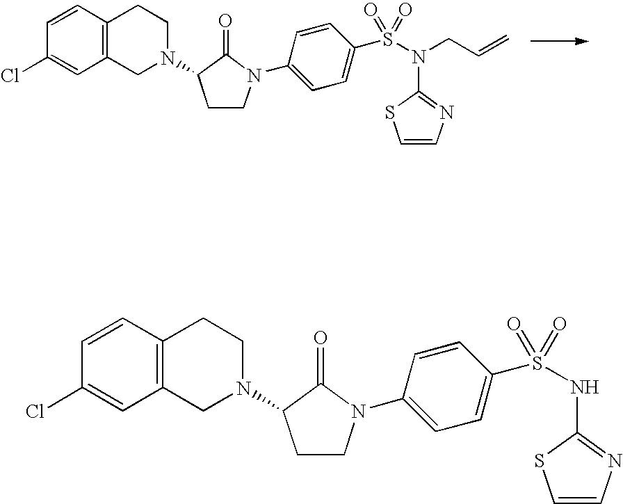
C1(N2CCC(N3CC4=C(C=CC(Cl)=C4)CC3)C2=O)=CC=C(S(N(C2=NC=CS2)CC=C)(=O)=O)C=C1.C1(N2CCC(N3CC4=C(C=CC(Cl)=C4)CC3)C2=O)=CC=C(S(NC2=NC=CS2)(=O)=O)C=C1
